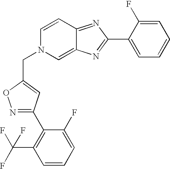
N1=C(C2=C(C(F)(F)F)C=CC=C2F)C=C(CN2C=C3C(=NC(C4=CC=CC=C4F)=N3)C=C2)O1
